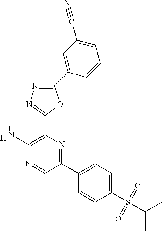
[H].C1(N)=C(C2=NN=C(C3=CC(C#N)=CC=C3)O2)N=C(C2=CC=C(S(C(C)C)(=O)=O)C=C2)C=N1
